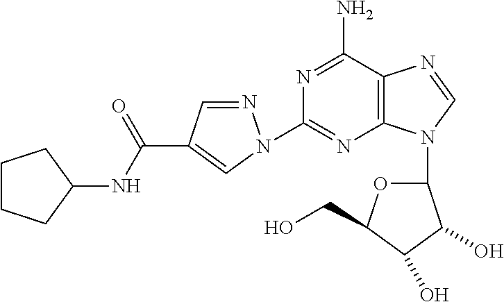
C1=NN(C2=NC3=C(C(N)=N2)N=CN3C2OC(CO)C(O)C2O)C=C1C(NC1CCCC1)=O
